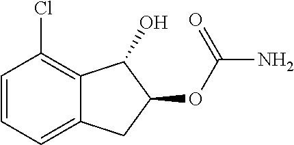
C1=CC=C2C(=C1Cl)C(O)C(OC(N)=O)C2
